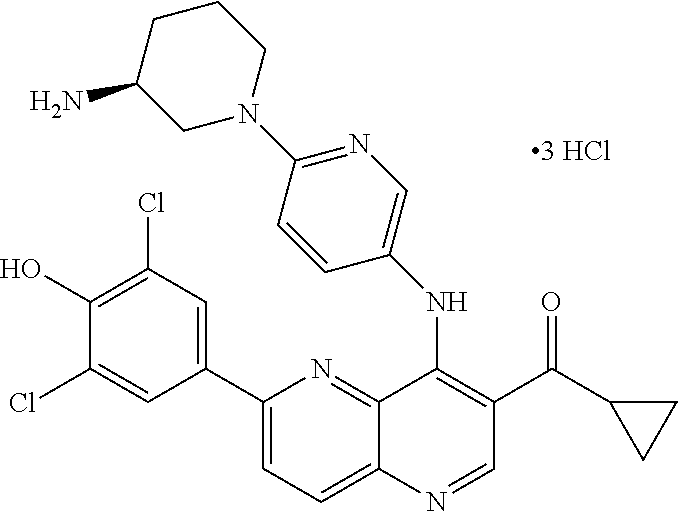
C1(C2=CC(Cl)=C(O)C(Cl)=C2)=CC=C2C(=N1)C(NC1=CN=C(N3CCCC(N)C3)C=C1)=C(C(=O)C1CC1)C=N2
